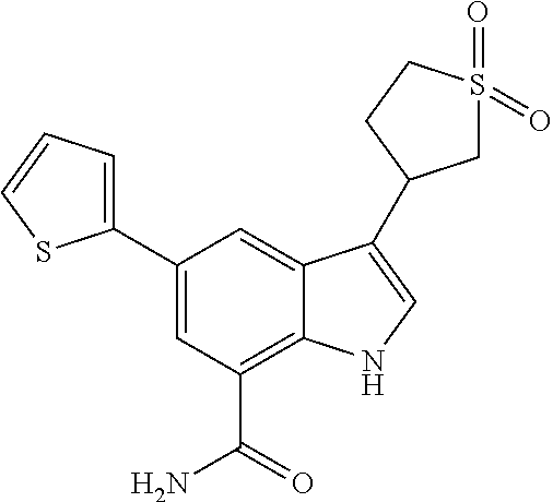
C1(C2=CC=CS2)=CC(C(N)=O)=C2C(=C1)C(C1CS(=O)(=O)CC1)=CN2
